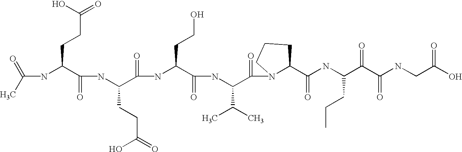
C(NC(C(NC(C(=O)NC(C(=O)NC(C(=O)N1C(C(=O)NC(C(C(=O)NCC(O)=O)=O)CCC)CCC1)C(C)C)CCO)CCC(=O)O)=O)CCC(=O)O)(C)=O
